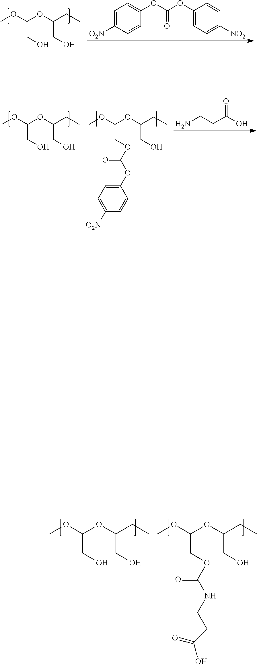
COC(OC(CC)CO)CO.COC(OC(CC)CO)COC(NCCC(O)=O)=O.COC(OC(CC)CO)CO.C1=C([O2N])C=CC(OC(OC2=CC=C([NO2])C=C2)=O)=C1.NCCC(O)=O.COC(OC(CC)CO)COC(OC1=CC=C([O2N])C=C1)=O.COC(OC(CC)CO)CO
